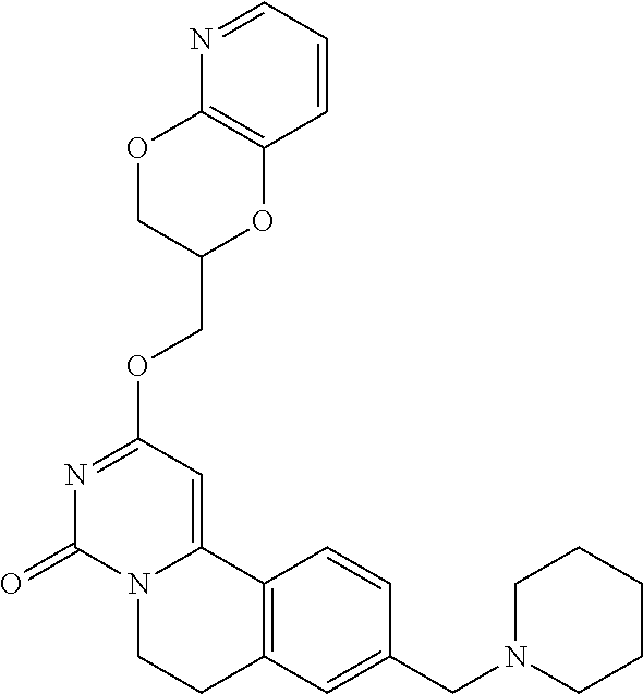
C(OC1=NC(=O)N2C(=C1)C1=C(CC2)C=C(CN2CCCCC2)C=C1)C1OC2=C(OC1)N=CC=C2
